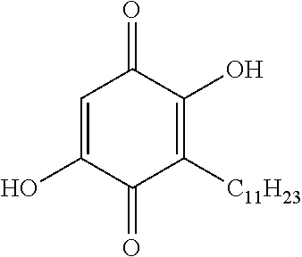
C1=C(O)C(=O)C([C11H23])=C(O)C1=O
